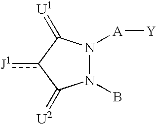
N1(B)N([A][Y])C(=[U1])c([J1])C1=[U2]
